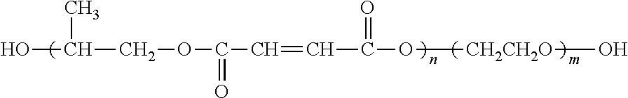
C(O)(COC(=O)C=CC(O[CH2CH2O]O)=O)C
